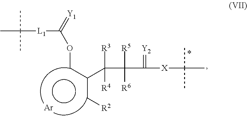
CC([L1]C(Occ(c[R2])C(C(C([X]C(C)(C)C)=[Y2])([R5])[R6])([R3])[R4])=[Y1])(C)C.[Ar]
